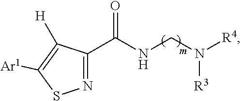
N1=C(C(NCN([R4])[R3])=O)C([H])=C([Ar1])S1
